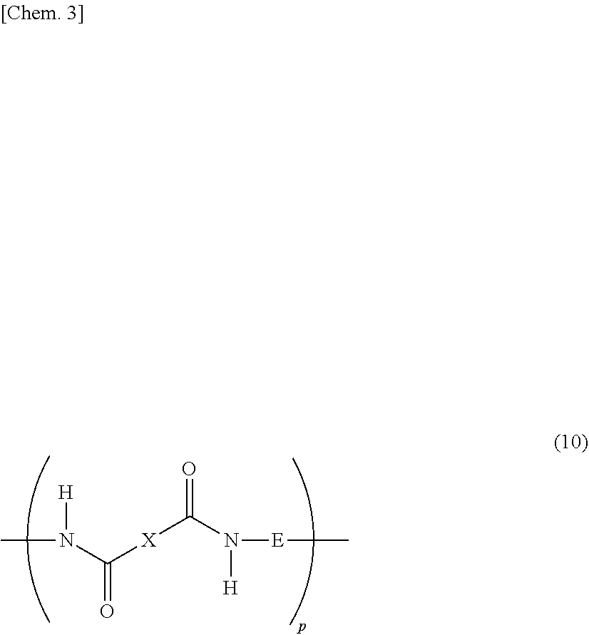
CN([H])C([X]C(=O)N([H])[E]C)=O
